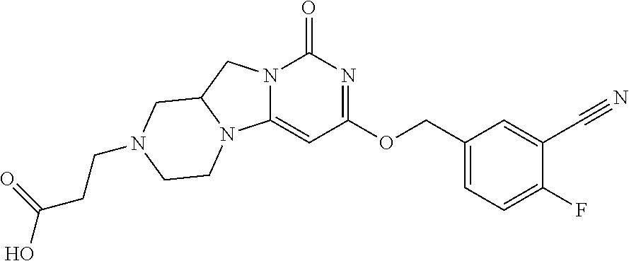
N12C(=CC(OCC3=CC=C(F)C(C#N)=C3)=NC1=O)N1C(C2)CN(CCC(O)=O)CC1
